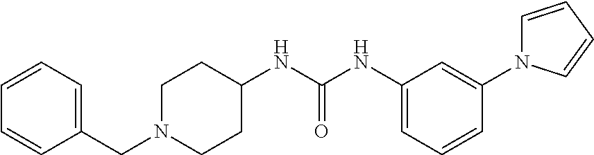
C1(CN2CCC(NC(NC3=CC=CC(N4C=CC=C4)=C3)=O)CC2)=CC=CC=C1
